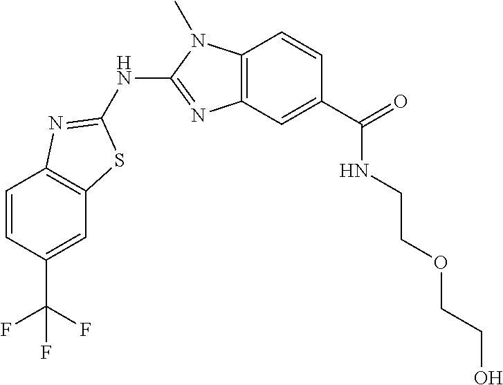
C1=CC(C(F)(F)F)=CC2=C1N=C(NC1=NC3=C(C=CC(C(=O)NCCOCCO)=C3)N1C)S2
